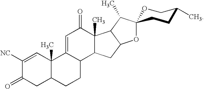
C1([NC])=CC2(C)C(CC1=O)CCC1C2=CC(=O)C2(C)C1CC1C2C(C)C2(O1)OCC(C)CC2
